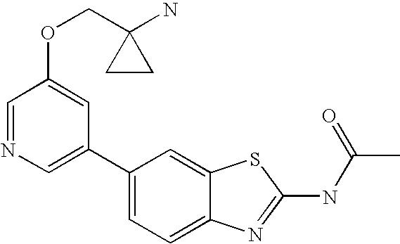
C1(C2=CC=C3C(=C2)SC(NC(C)=O)=N3)=CN=CC(OCC2(N)CC2)=C1
